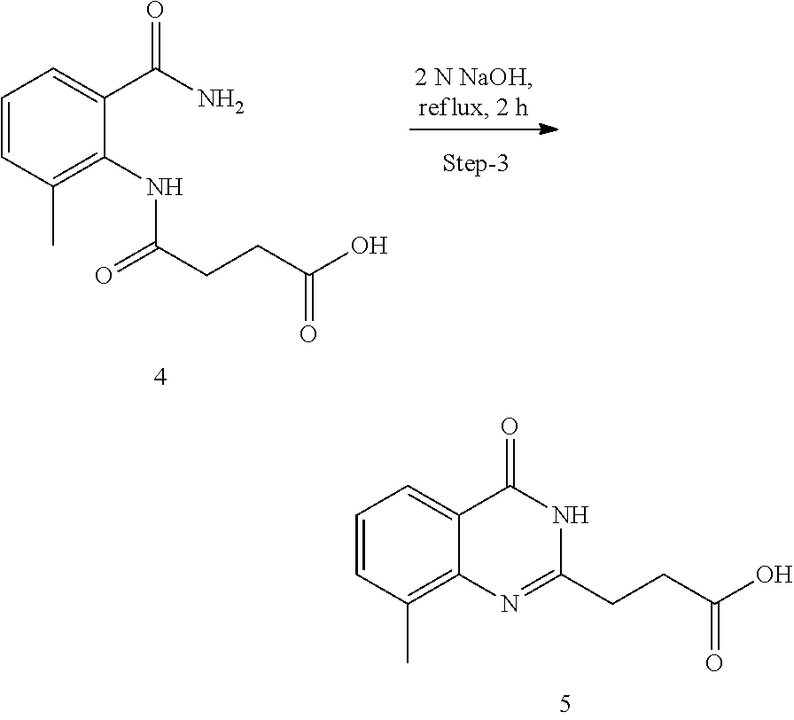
C1=CC(C)=C(NC(=O)CCC(O)=O)C(C(N)=O)=C1.C1=CC(C)=C2C(=C1)C(=O)NC(CCC(O)=O)=N2
